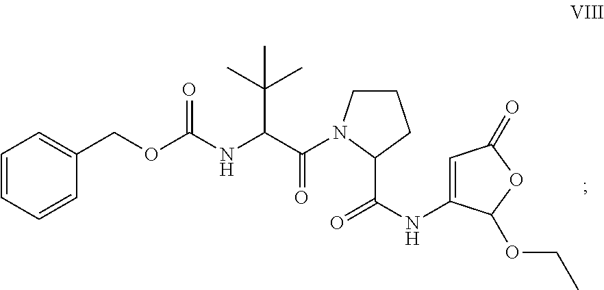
C1=CC=CC(COC(NC(C(=O)N2CCCC2C(NC2=CC(=O)OC2OCC)=O)C(C)(C)C)=O)=C1
